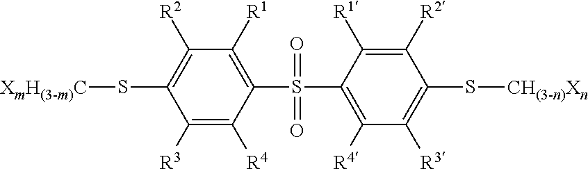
C1([R1])=C(S(C2=C([R4])C([R3])=C(S[CH(3-n)Xn])C([R2])=C2[R1])(=O)=O)C([R4])=C([R3])C(S[XmH(3-m)C])=C1[R2]
